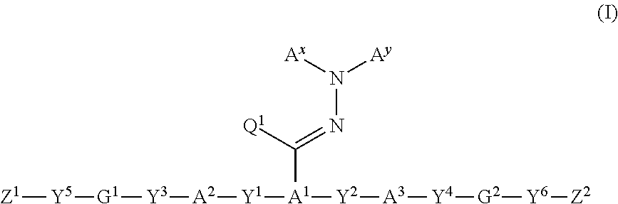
[Z1][Y5][G1][Y3][A2][Y1][A1]([Y2][A3][Y4][G2][Y6][Z2])C([Q1])=NN([Ay])[Ax]
